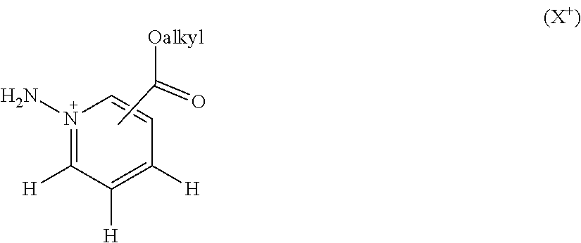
NN1=C([H])C([H])=C([H])C=C1.CC([Oalkyl])=O
